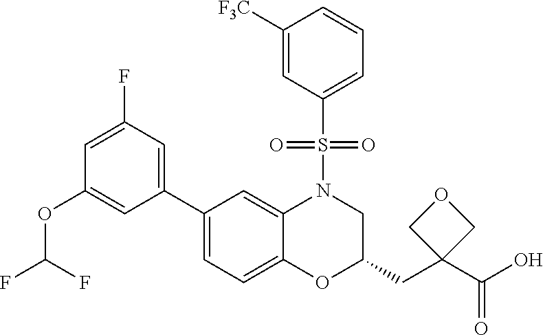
C1([F3C])=CC(S(=O)(=O)N2C3=CC(C4=CC(F)=CC(OC(F)F)=C4)=CC=C3OC(CC3(C(O)=O)COC3)C2)=CC=C1
